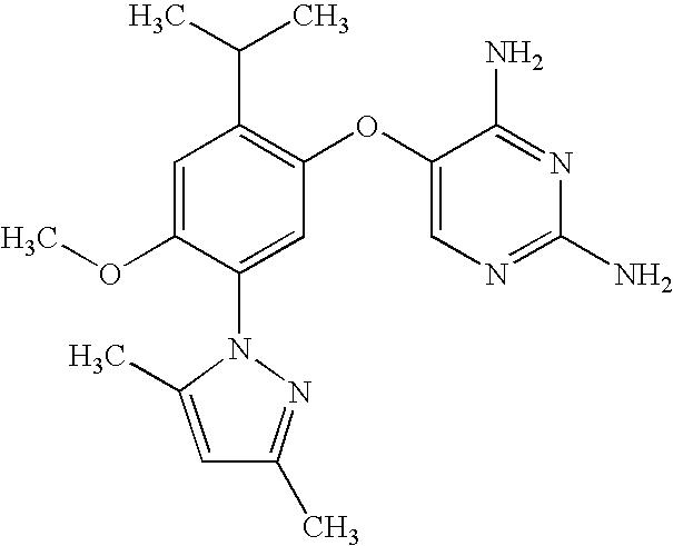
C1=C(OC)C(N2C(C)=CC(C)=N2)=CC(OC2=CN=C(N)N=C2N)=C1C(C)C
